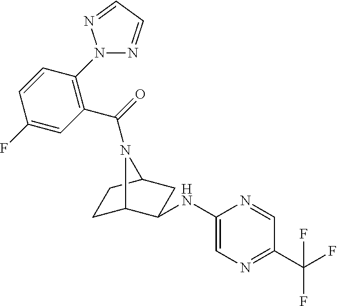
C1C2C(NC3=CN=C(C(F)(F)F)C=N3)CC(C1)N2C(=O)C1=C(N2N=CC=N2)C=CC(F)=C1
